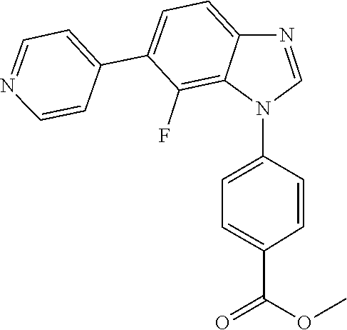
C1=C2C(=C(F)C(C3=CC=NC=C3)=C1)N(C1=CC=C(C(OC)=O)C=C1)C=N2
